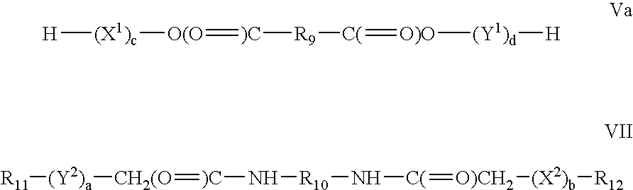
[H][(X1)c][O(O]=[)C][R9][C(]=[O)O][(Y1)d][H].[R11][(Y2)a][CH2(O]=[)C]N[R10]N[C(]=[O)CH2][(X2)b][R12]
